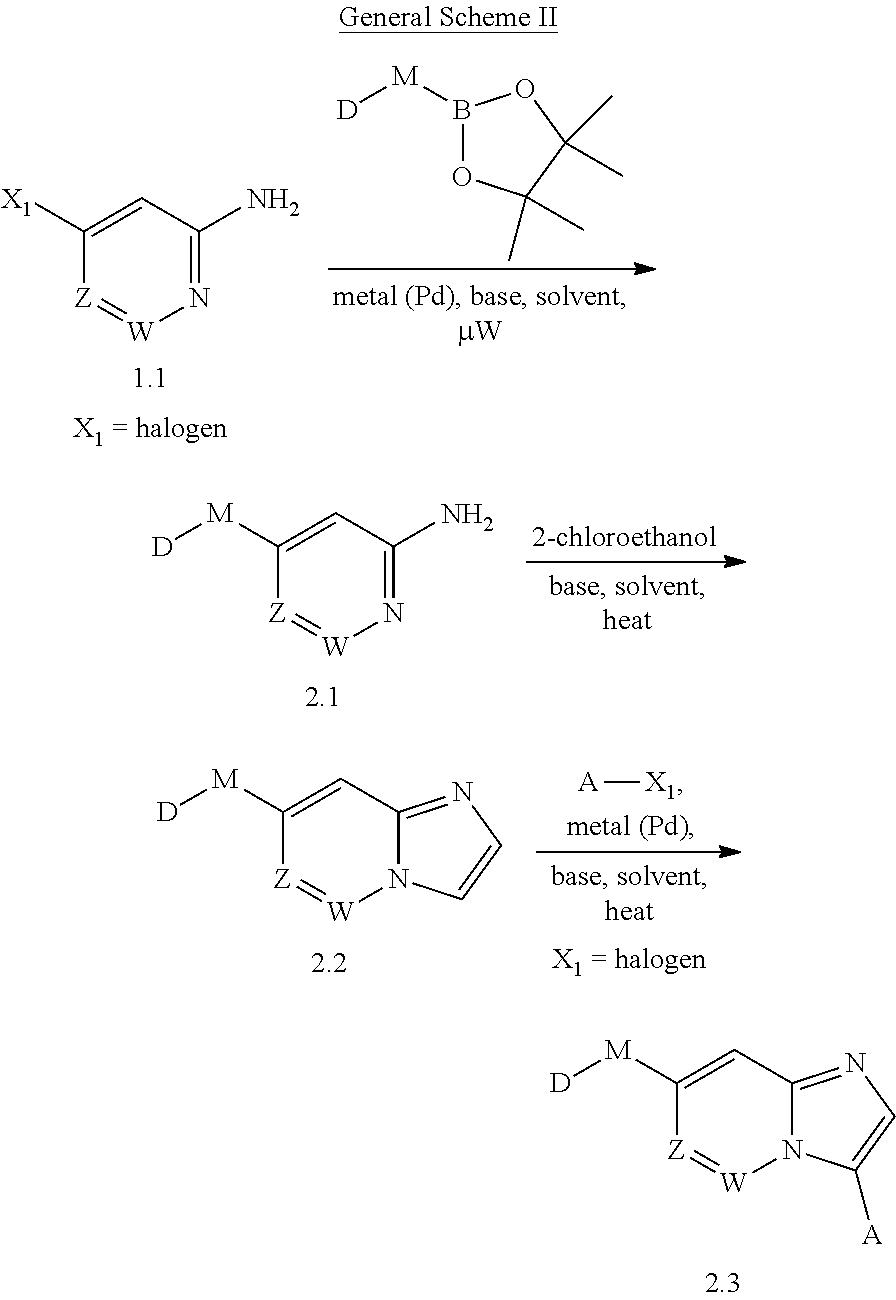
N12C(=NC=C1[A])C=C([M][D])[Z]=[W]2.N1=C(N)C=C([X1])[Z]=[W]1.[D][M]B1OC(C)(C)C(C)(C)O1.N1=C(N)C=C([M][D])[Z]=[W]1.N12C(=NC=C1)C=C([M][D])[Z]=[W]2.[A][X1]
